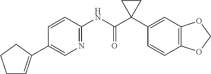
C1=CC(NC(C2(C3=CC4=C(C=C3)OCO4)CC2)=O)=NC=C1C1=CCCC1
